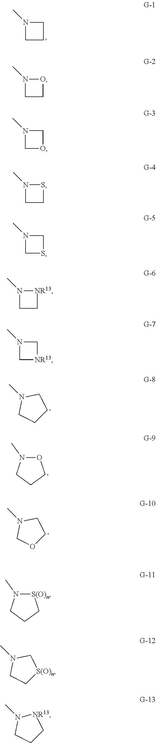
CN1CCCC1.CN1COCC1.N1(C)CCC1.CN1CC[S(O)n]C1.CN1CCC[NR13]1.O1N(C)CCC1.N1(C)CCO1.N1(C)COC1.N1(C)CCS1.N1(C)CSC1.N1(C)CC[NR13]1.N1(C)C[NR13]C1.[S(O)n]1N(C)CCC1
